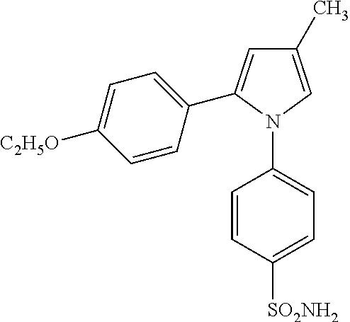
C1(C)=CN(C2=CC=C([SO2NH2])C=C2)C(C2=CC=C([C2H5O])C=C2)=C1
